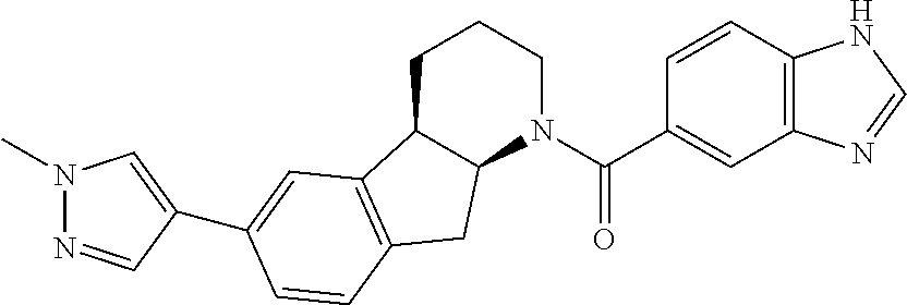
C1C2C(N(C(C3=CC4=C(C=C3)NC=N4)=O)CC1)CC1=C2C=C(C2=CN(C)N=C2)C=C1
